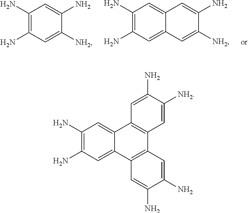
C1(N)=C(N)C=C2C(=C1)C1=C(C3=C2C=C(N)C(N)=C3)C=C([NH2])C(N)=C1.C1(N)=C(N)C=C([NH2])C(N)=C1.C1(N)=C(N)C=C2C(=C1)C=C(N)C([NH2])=C2
